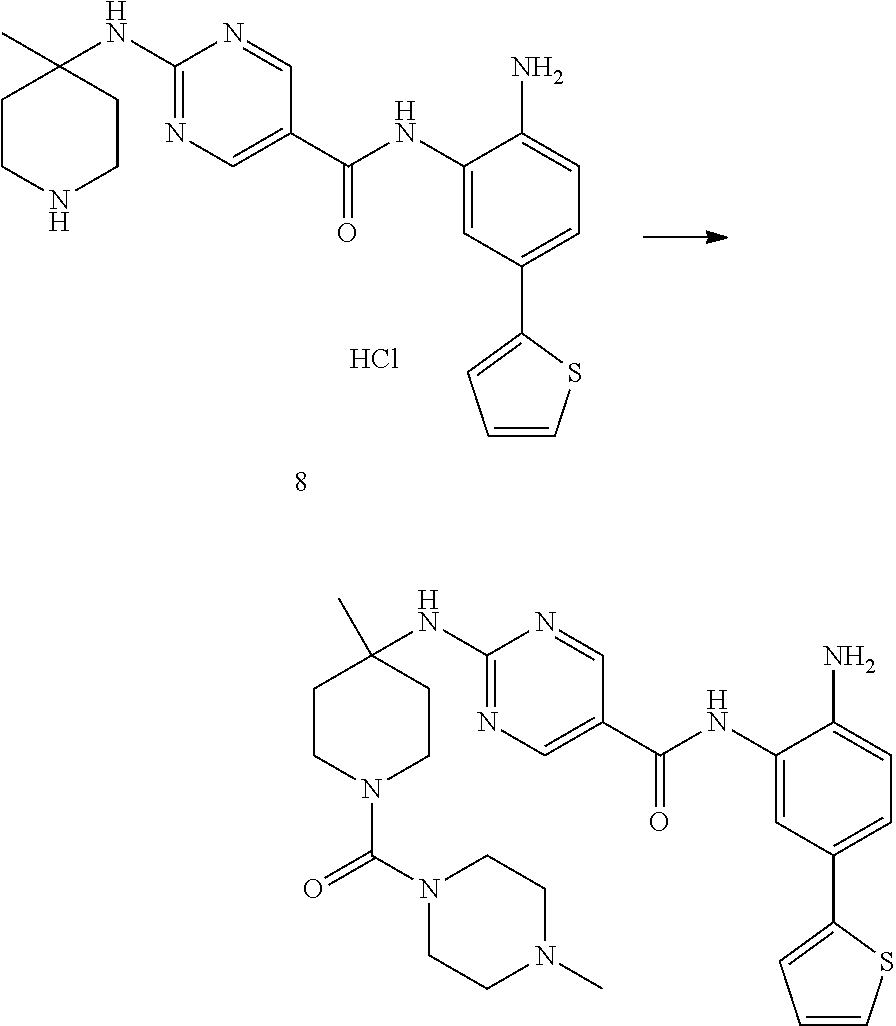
C1CN(C(N2CCN(C)CC2)=O)CCC1(NC1=NC=C(C(NC2=CC(C3=CC=CS3)=CC=C2N)=O)C=N1)C.C1CNCCC1(C)NC1=NC=C(C(NC2=CC(C3=CC=CS3)=CC=C2N)=O)C=N1.Cl
